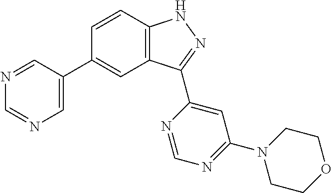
C1=CC2=C(C=C1C1=CN=CN=C1)C(C1=CC(N3CCOCC3)=NC=N1)=NN2
